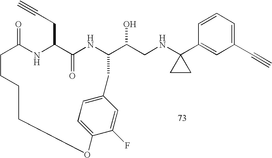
C1=CC=C(C#C)C=C1C1(NCC(O)C2NC(=O)C(CC#C)NC(=O)CCCCOC3=CC=C(C=C3F)C2)CC1
